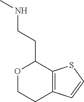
C12=C(SC=C1)C(CCNC)OCC2
